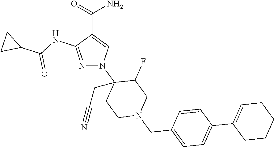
N1=C(NC(C2CC2)=O)C(C(=O)N)=CN1C1(CC#N)CCN(CC2=CC=C(C3=CCCCC3)C=C2)CC1F
